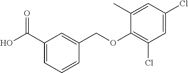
C1(C(O)=O)=CC=CC(COC2=C(Cl)C=C(Cl)C=C2C)=C1
